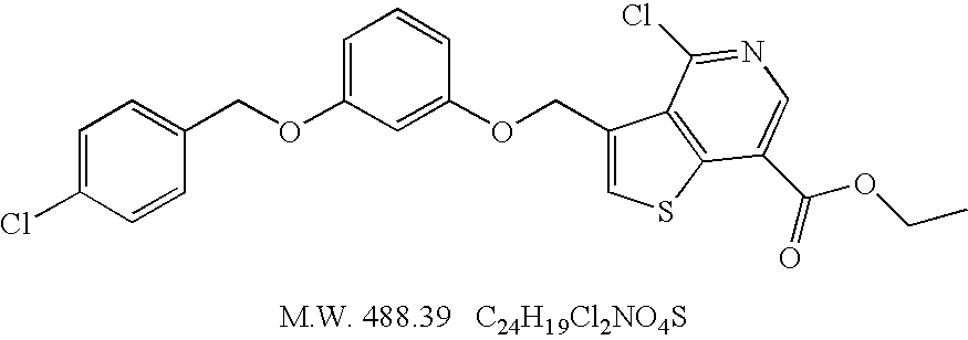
C1=C(Cl)C=CC(COC2=CC=CC(OCC3=CSC4=C3C(Cl)=NC=C4C(=O)OCC)=C2)=C1
